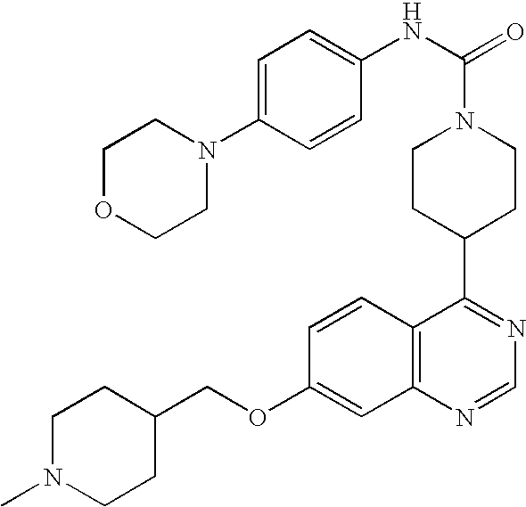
C1=C(N2CCOCC2)C=CC(NC(=O)N2CCC(C3=NC=NC4=C3C=CC(OCC3CCN(C)CC3)=C4)CC2)=C1
